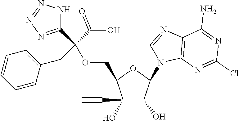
C1(C#C)(O)C(O)C(N2C3=C(N=C2)C(N)=NC(Cl)=N3)OC1COC(CC1=CC=CC=C1)(C(O)=O)C1=NN=NN1
